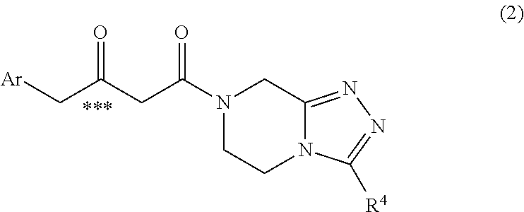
O=C(CC(N1CCN2C(=NN=C2[R4])C1)=O)C[Ar]
